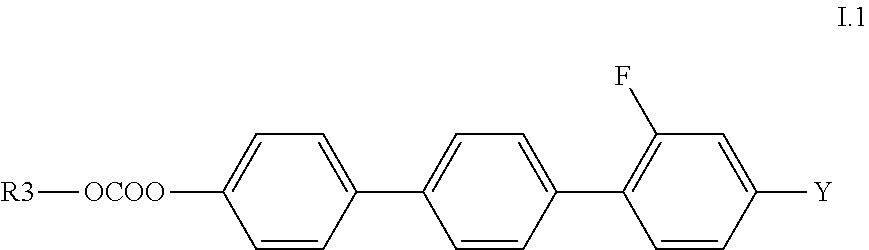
C1=CC(C2=C(F)C=C([Y])C=C2)=CC=C1C1=CC=C([OCOO][R3])C=C1
